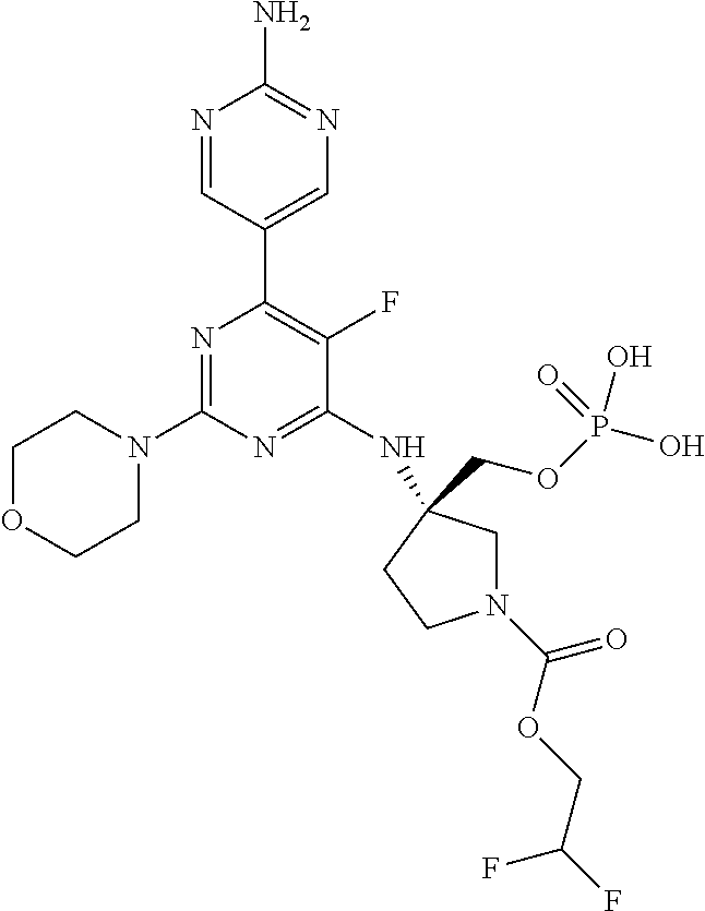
C1=C(C2=C(F)C(NC3(COP(O)(=O)O)CN(C(OCC(F)F)=O)CC3)=NC(N3CCOCC3)=N2)C=NC(N)=N1
